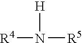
[R4]N([R5])[H]
